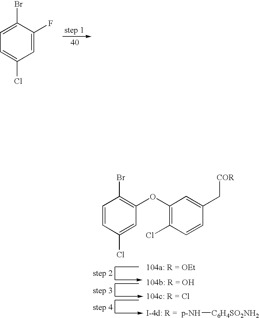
C1=C(Br)C(F)=CC(Cl)=C1.C1=CC(Cl)=CC(OC2=C(Cl)C=CC(C[COR])=C2)=C1Br.[p-NH][C6H4SO2NH2]
